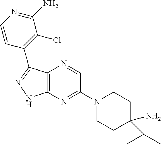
C12=C(N=C(N3CCC(N)(C(C)C)CC3)C=N1)NN=C2C1=C(Cl)C(N)=NC=C1
